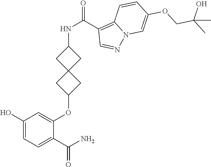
C1(O)=CC=C(C(N)=O)C(OC2CC3(C2)CC(NC(=O)C2=C4N(N=C2)C=C(OCC(C)(O)C)C=C4)C3)=C1
